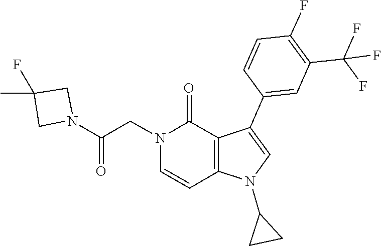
C1=CN(CC(N2CC(C)(F)C2)=O)C(=O)C2=C1N(C1CC1)C=C2C1=CC(C(F)(F)F)=C(F)C=C1
